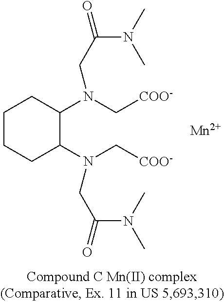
C1CCC(N(C[COO-])CC(=O)N(C)C)C(N(C[COO-])CC(=O)N(C)C)C1.[Mn]
